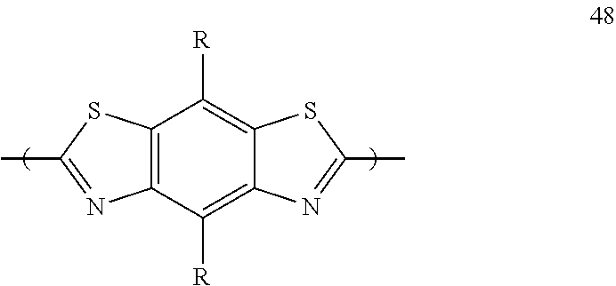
C12=C(C([R])=C3C(=C1[R])SC(C)=N3)N=C(C)S2
